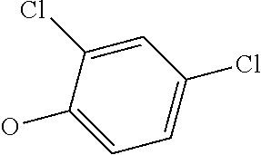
C1(Cl)=CC(Cl)=CC=C1O
